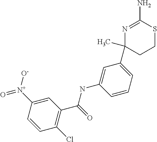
C1(C2=CC=CC(NC(C3=C(Cl)C=CC([N+]([O-])=O)=C3)=O)=C2)(C)CCSC(N)=N1
